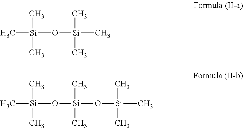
C[Si](O[Si](C)(C)C)(C)C.C[Si](O[Si](O[Si](C)(C)C)(C)C)(C)C
